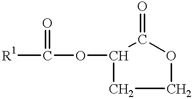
[R1]C(OC1C(=O)OCC1)=O
